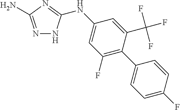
N1=C(N)N=C(NC2=CC(F)=C(C3=CC=C(F)C=C3)C(C(F)(F)F)=C2)N1
